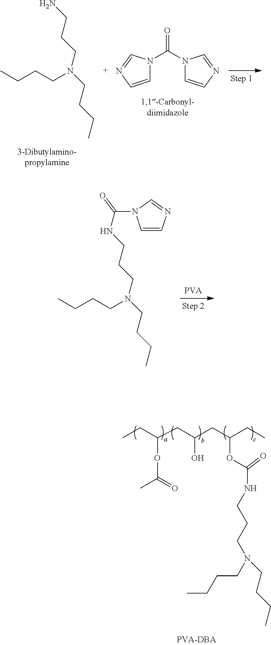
NCCCN(CCCC)CCCC.N1(C(N2C=CN=C2)=O)C=CN=C1.N(CCCN(CCCC)CCCC)C(=O)N1C=CN=C1.N(CCCN(CCCC)CCCC)C(=O)OC(CC(CC(CC)OC(C)=O)O)CC
